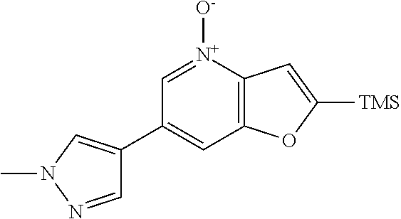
C12=C([N+]([O-])=CC(C3=CN(C)N=C3)=C1)C=C([TMS])O2
